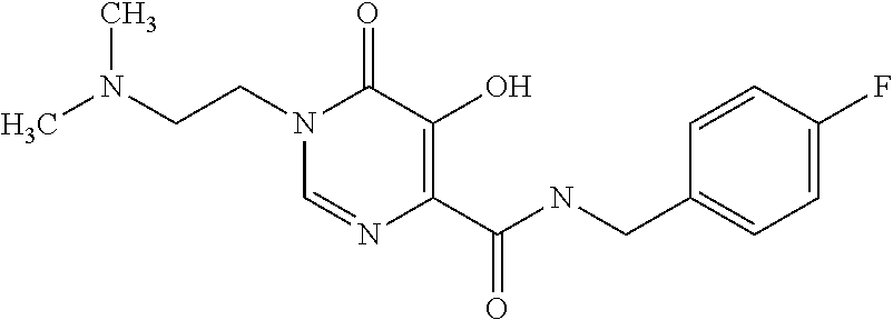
C1=NC(C(NCC2=CC=C(F)C=C2)=O)=C(O)C(=O)N1CCN(C)C
